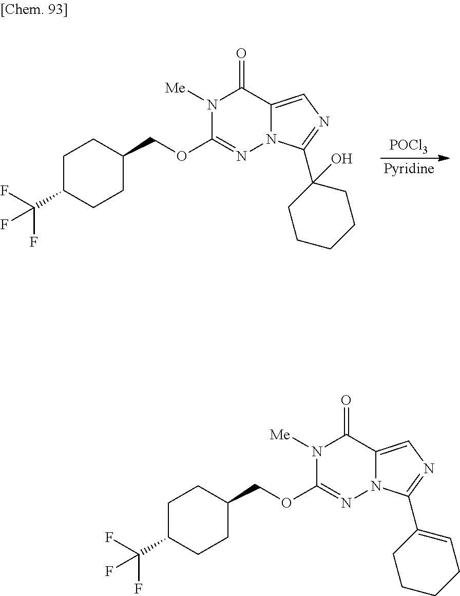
N1([Me])C(OCC2CCC(C(F)(F)F)CC2)=NN2C(=CN=C2C2(O)CCCCC2)C1=O.[Pyridine].[POCl3].N1([Me])C(OCC2CCC(C(F)(F)F)CC2)=NN2C(=CN=C2C2=CCCCC2)C1=O
